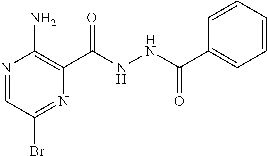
N1=CC(Br)=NC(C(NNC(C2=CC=CC=C2)=O)=O)=C1N
